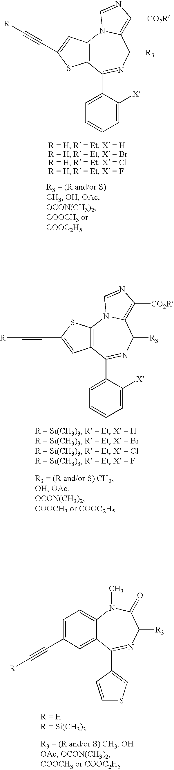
C12=C(C(C3=CC=CC=C3[X])=NC([R3])C3=C([CO2R])N=CN13)C=C(C#C[R])S2.C12=C(C(C3=CC=CC=C3[X])=NC([R3])C3=C([CO2R])N=CN13)SC(C#C[R])=C2.C12=CC=C(C#C[R])C=C1C(C1=CSC=C1)=NC([R3])C(=O)N2C
